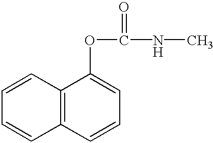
C12=C(C=CC=C1OC(=O)NC)C=CC=C2
